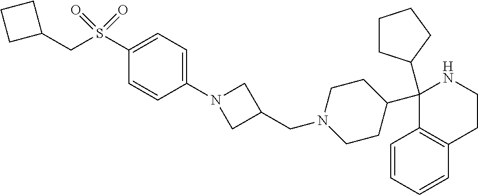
C1(C2CCN(CC3CN(C4=CC=C(S(CC5CCC5)(=O)=O)C=C4)C3)CC2)(C2CCCC2)C2=C(CCN1)C=CC=C2
